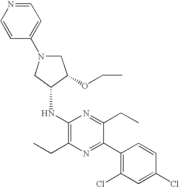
C1N(C2=CC=NC=C2)CC(NC2=C(CC)N=C(C3=C(Cl)C=C(Cl)C=C3)C(CC)=N2)C1OCC
